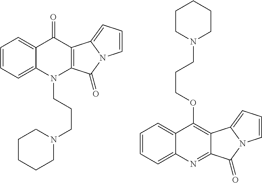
C1=CC=C2C(=C1)C(=O)C1=C(N2CCCN2CCCCC2)C(=O)N2C1=CC=C2.C1=CC=C2C(=C1)C(OCCCN1CCCCC1)=C1C(=N2)C(=O)N2C1=CC=C2
